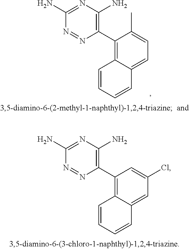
C1(C2=C3C(=CC=C2C)C=CC=C3)=C(N)N=C(N)N=N1.C1(C2=C3C(=CC(Cl)=C2)C=CC=C3)=C(N)N=C(N)N=N1
